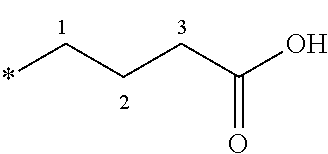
C(=O)(CCC*)O
